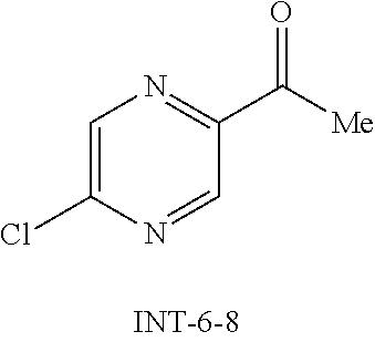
C1=C(Cl)N=CC(C([Me])=O)=N1
